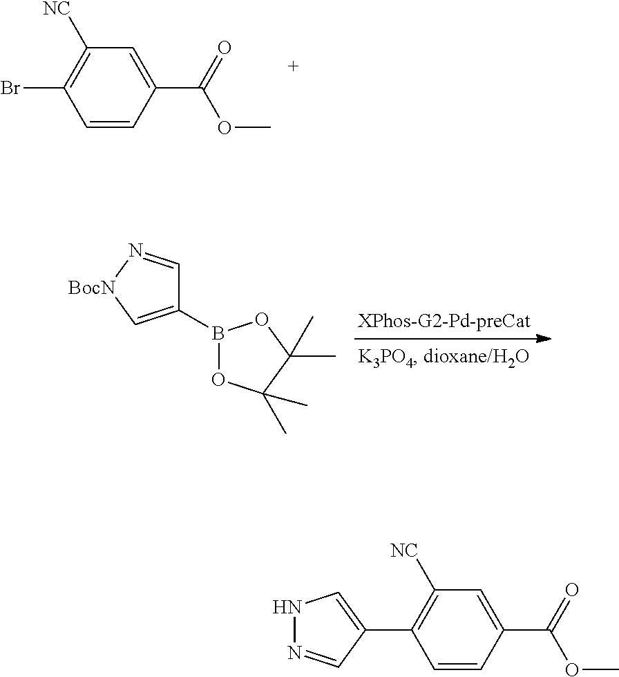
C1=CC(C(=O)OC)=CC([NC])=C1Br.C1(B2OC(C)(C)C(C)(C)O2)=C[BocN]N=C1.C1=CC(C(=O)OC)=CC([NC])=C1C1=CNN=C1
